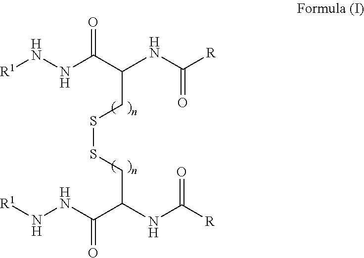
C(SSCC(C(NN[R1])=O)NC([R])=O)C(NC([R])=O)C(NN[R1])=O
